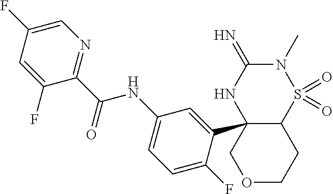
C12(C3=CC(NC(C4=NC=C(F)C=C4F)=O)=CC=C3F)C(S(=O)(=O)N(C)C(=N)N1)CCOC2
